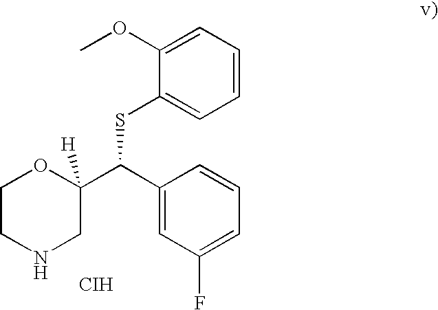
C1CNCC(C(C2=CC(F)=CC=C2)SC2=CC=CC=C2OC)([H])O1.[CIH]
